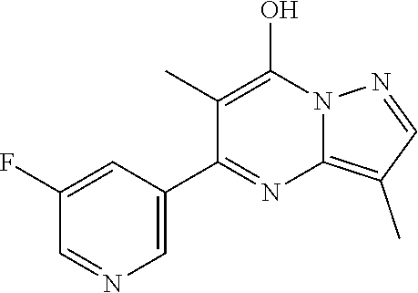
C1=C(C2=NC3=C(C)C=NN3C(O)=C2C)C=C(F)C=N1
